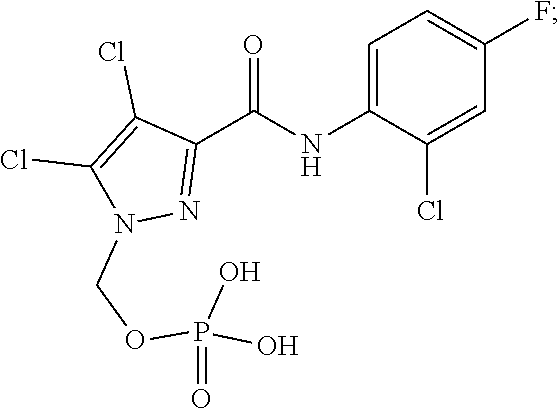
C1=C(NC(C2=NN(COP(O)(=O)O)C(Cl)=C2Cl)=O)C(Cl)=CC(F)=C1
